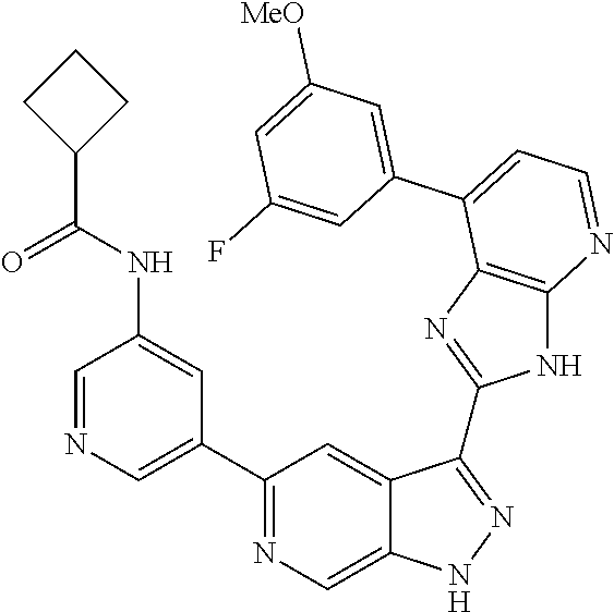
C1(C2=NC=C3C(=C2)C(C2=NC4=C(N2)N=CC=C4C2=CC([MeO])=CC(F)=C2)=NN3)=CN=CC(NC(C2CCC2)=O)=C1
